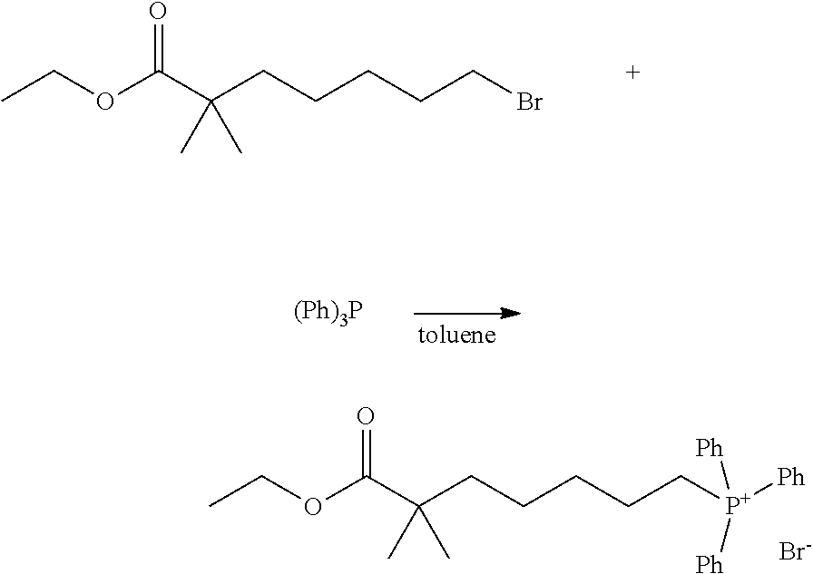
CCOC(C(CCCCCBr)(C)C)=O.[(Ph)3P].CCOC(C(CCCCC[P+]([Ph])([Ph])[Ph])(C)C)=O.[Br-]
